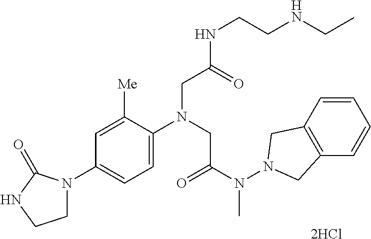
C1=C([Me])C(N(CC(N(N2CC3=C(C2)C=CC=C3)C)=O)CC(NCCNCC)=O)=CC=C1N1CCNC1=O
